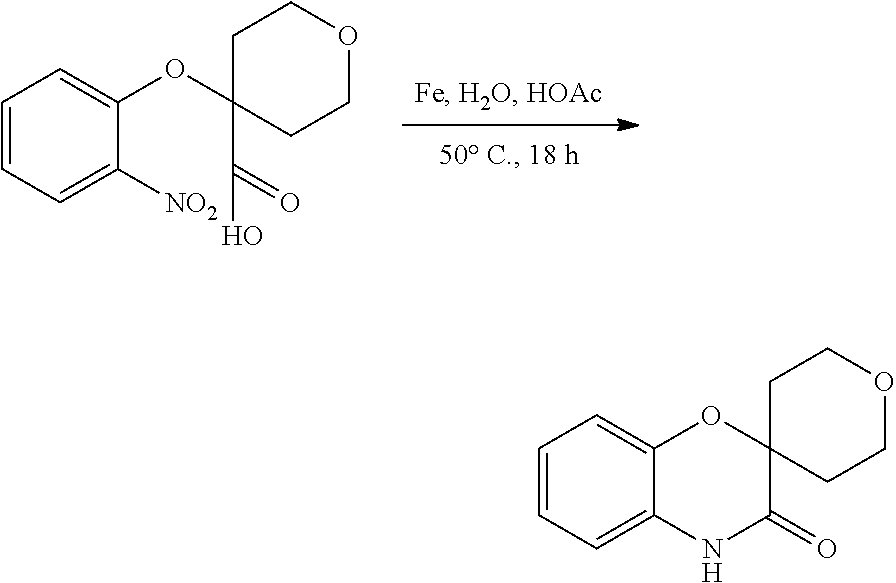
C1=CC=C([NO2])C(OC2(C(O)=O)CCOCC2)=C1.C1=CC=C2C(=C1)OC1(CCOCC1)C(=O)N2
